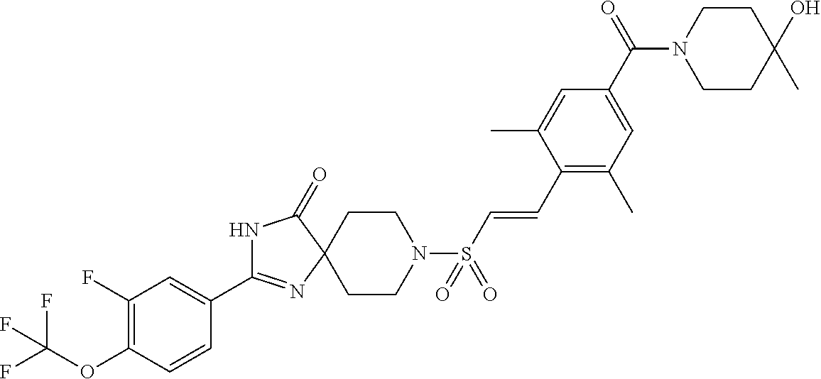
C1(F)=C(OC(F)(F)F)C=CC(C2=NC3(C(=O)N2)CCN(S(C=CC2=C(C)C=C(C(N4CCC(C)(O)CC4)=O)C=C2C)(=O)=O)CC3)=C1
